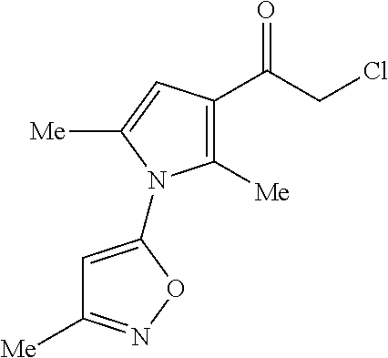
C1([Me])=C(C(CCl)=O)C=C([Me])N1C1=CC([Me])=NO1
